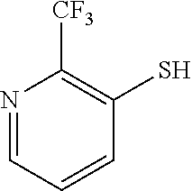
N1=CC=CC(S)=C1[CF3]
